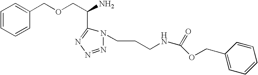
C1=CC=CC(COCC(N)C2=NN=NN2CCCNC(OCC2=CC=CC=C2)=O)=C1
